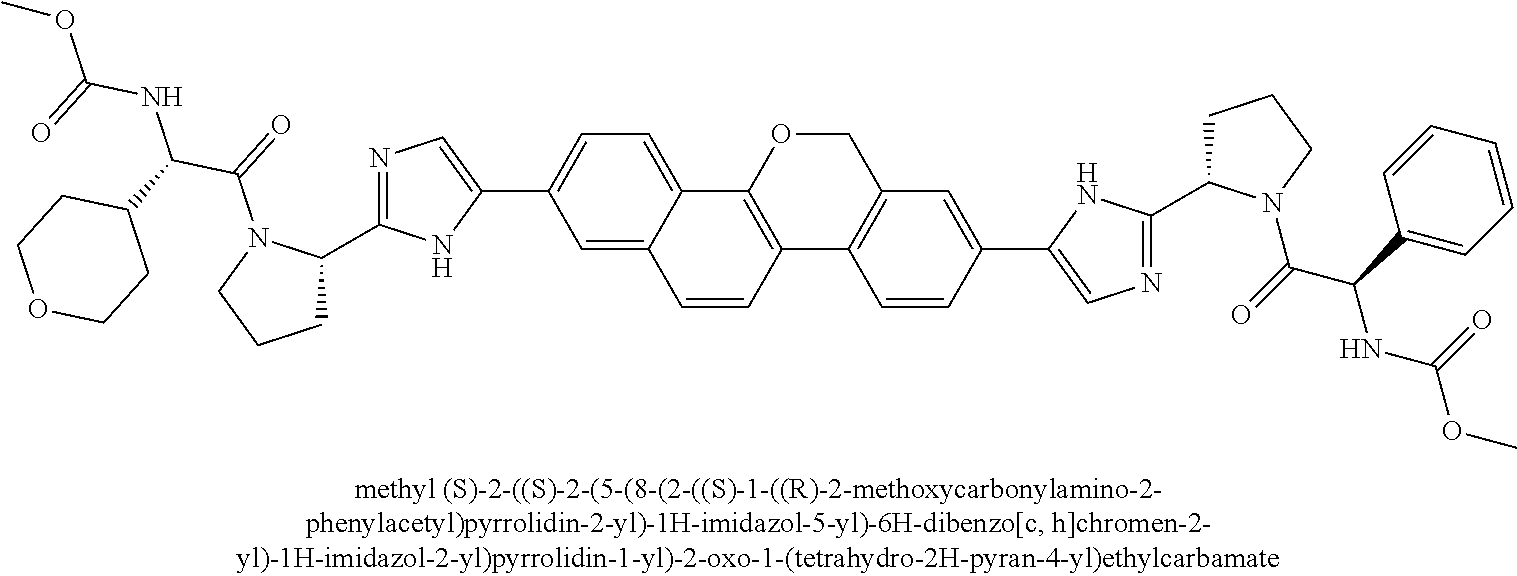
C1=C2C(=CC(C3=CN=C(C4CCCN4C(=O)C(C4CCOCC4)NC(=O)OC)N3)=C1)C=CC1=C2OCC2=C1C=CC(C1=CN=C(C3CCCN3C(C(NC(OC)=O)C3=CC=CC=C3)=O)N1)=C2
